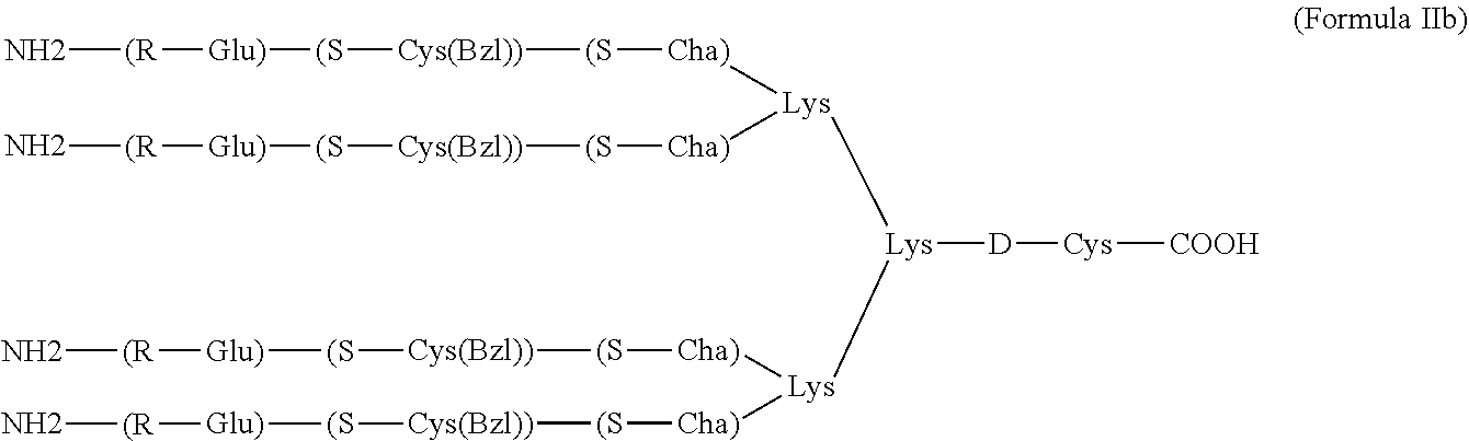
N[(R][Glu)][(S][Cys(Bzl))][(S][Cha)].[Lys]([Lys]([D][Cys][COOH])[Lys]([Cha)][(S][Cys(Bzl))][(S][Glu)][(R]N)[Cha)][(S][Cys(Bzl))][(S][Glu)][(R]N)(C)C.N[(R][Glu)][(S][Cys(Bzl))][(S][Cha)]
